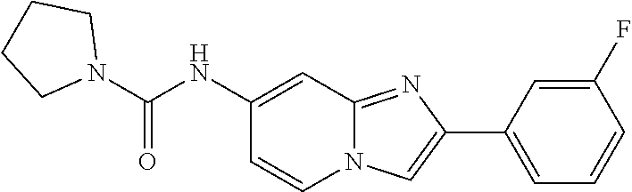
C12=NC(C3=CC=CC(F)=C3)=CN1C=CC(NC(N1CCCC1)=O)=C2
